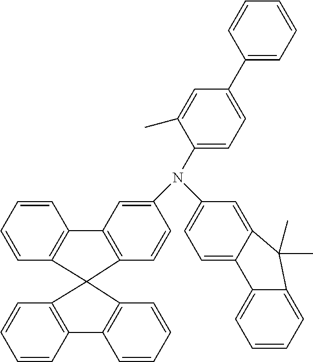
C1=CC=CC2=C1C1(C3=C2C=C(N(C2=CC=C4C(=C2)C(C)(C)C2=CC=CC=C42)C2=CC=C(C4=CC=CC=C4)C=C2C)C=C3)C2=C(C=CC=C2)C2=C1C=CC=C2
